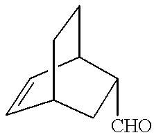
C1=CC2CCC1CC2[CHO]
